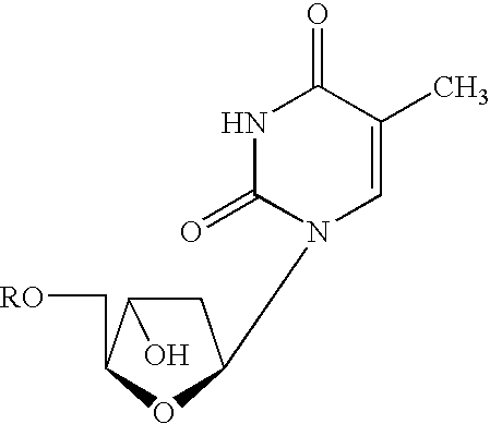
C1(=O)N(C2CC(O)C(C[RO])O2)C=C(C)C(=O)N1
